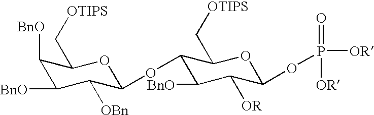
[BnO]C1C(C[OTIPS])OC(OC2C(C[OTIPS])OC(OP([OR])(=O)[OR])C([OR])C2[BnO])C([OBn])C1[BnO]
